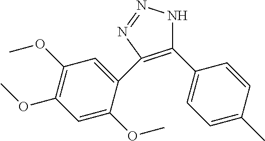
C1(C2=CC=C(C)C=C2)=C(C2=CC(OC)=C(OC)C=C2OC)N=NN1
